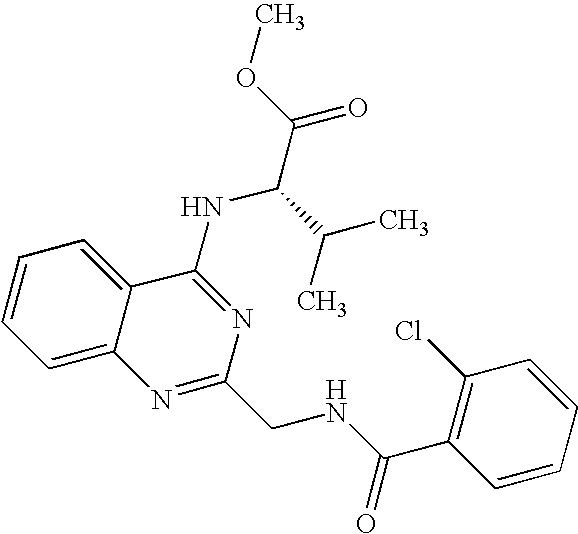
C12=CC=CC=C1C(NC(C(=O)OC)C(C)C)=NC(CNC(C1=C(Cl)C=CC=C1)=O)=N2
